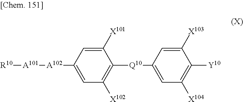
C1([Q10]C2=CC([X104])=C([Y10])C([X103])=C2)=C([X102])C=C([A102][A101][R10])C=C1[X101]
